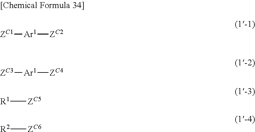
[ZC1][Ar1][ZC2].[ZC3][Ar1][ZC4].[R1][ZC5].[R2][ZC6]
